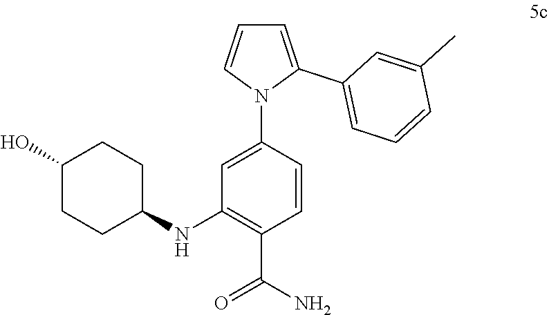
C1=C(C2=CC=CC(C)=C2)N(C2=CC(NC3CCC(O)CC3)=C(C(N)=O)C=C2)C=C1
